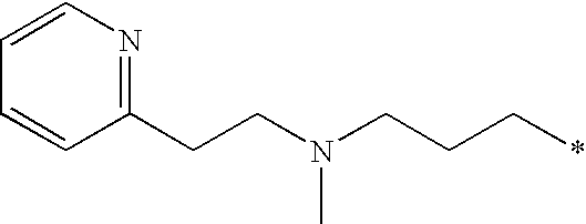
C1=CN=C(CCN(CCC*)C)C=C1
